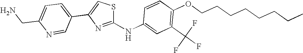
C1=C(CN)N=CC(C2=CSC(NC3=CC(C(F)(F)F)=C(OCCCCCCCC)C=C3)=N2)=C1
